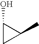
C1(O)CC1C
